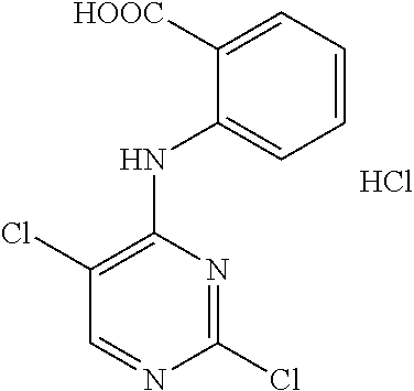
C1(Cl)=C(NC2=CC=CC=C2[HOOC])N=C(Cl)N=C1.Cl
